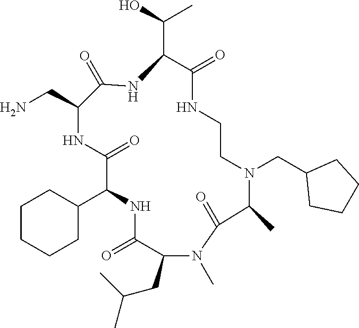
C1CCCC(C2NC(=O)C(CC(C)C)N(C)C(=O)C(C)N(CC3CCCC3)CCNC(=O)C(C(O)C)NC(=O)C(CN)NC2=O)C1
